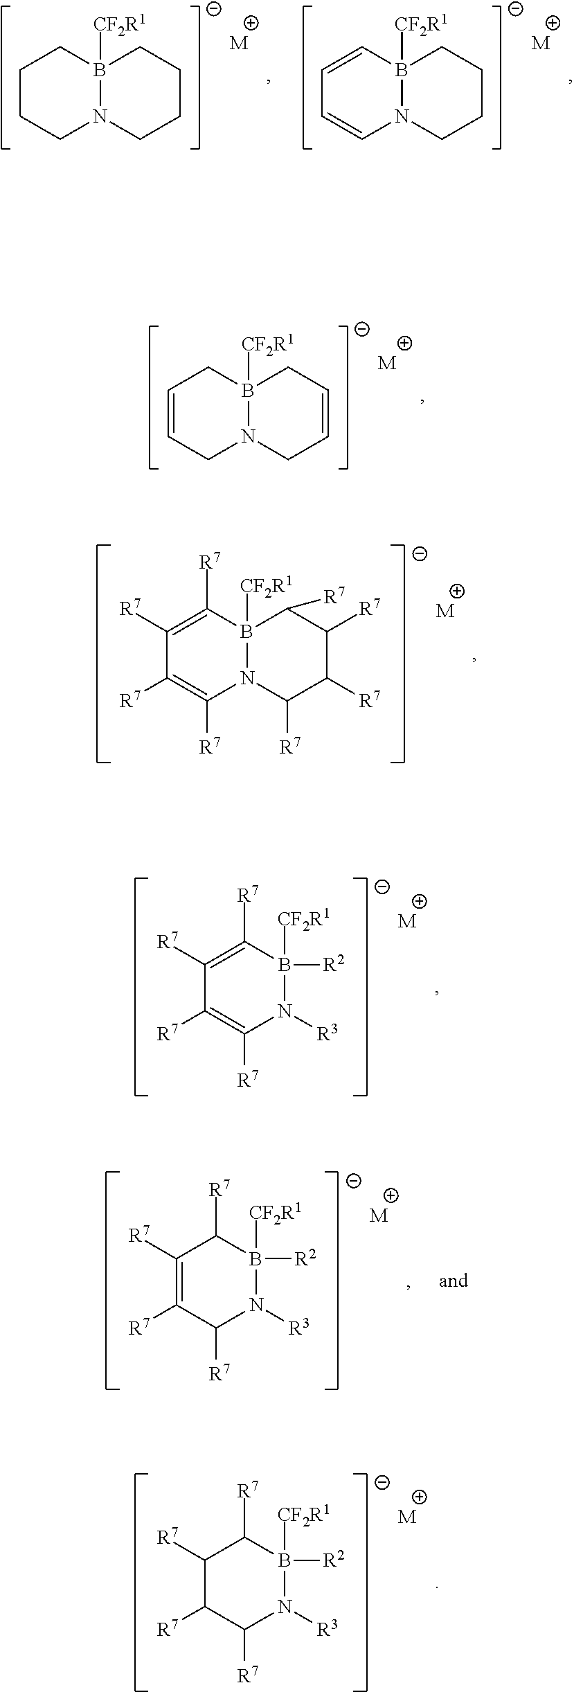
[M].C1CCN2B([CF2R1])(C1)CCCC2.[M].C1=CB2([CF2R1])N(C=C1)CCCC2.[M].C1([R7])=C([R7])B2([CF2R1])N(C([R7])=C1[R7])C([R7])C([R7])C([R7])C2[R7].[M].C1=CCN2B([CF2R1])(C1)CC=CC2.[M].C1([R7])=C([R7])B([R2])([CF2R1])N([R3])C([R7])=C1[R7].[M].C1([R7])=C([R7])C([R7])N([R3])B([R2])([CF2R1])C1[R7].[M].C1([R7])C([R7])C([R7])N([R3])B([R2])([CF2R1])C1[R7]
